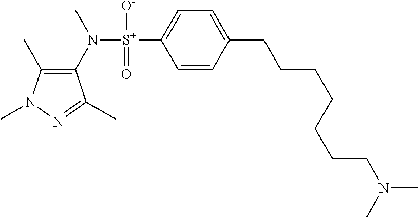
C1(C)=C(N([S+](C2=CC=C(CCCCCCCN(C)C)C=C2)([O-])=O)C)C(C)=NN1C
